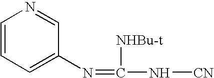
C1=CC=C(N=C(N[CN])[NHBu-t])C=N1
